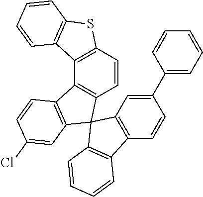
C1=CC2=C(C3=C1C1(C4=C3C=CC(Cl)=C4)C3=C(C=CC(C4=CC=CC=C4)=C3)C3=C1C=CC=C3)C1=C(S2)C=CC=C1
